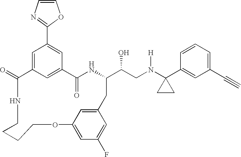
C1(=O)C2=CC(C3=NC=CO3)=CC(=C2)C(=O)NC(C(CN(C2(C3=CC(C#C)=CC=C3)CC2)[H])O)CC2=CC(=CC(F)=C2)OCCCCN1
